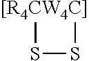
[[R4CW4C]]1SS1
